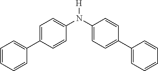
C1(N(C2=CC=C(C3=CC=CC=C3)C=C2)[H])=CC=C(C2=CC=CC=C2)C=C1
